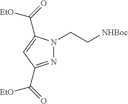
N1=C(C([EtO])=O)C=C(C([EtO])=O)N1CC[NHBoc]
